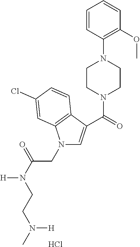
C1=CC(N2CCN(C(=O)C3=CN(CC(=O)N([H])CCN([H])C)C4=C3C=CC(Cl)=C4)CC2)=C(OC)C=C1.Cl
